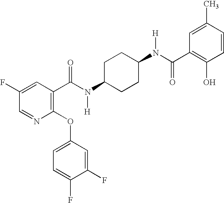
C1(F)=CC(C(N(C2CCC(N(C(C3=C(O)C=CC(C)=C3)=O)[H])CC2)[H])=O)=C(OC2=CC=C(F)C(F)=C2)N=C1
